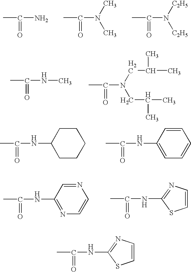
CC(N)=O.CC(N(C)C)=O.CC(N([C2H5])[C2H5])=O.CC(NC)=O.CC(=O)N(CC(C)C)CC(C)C.CC(=O)NC1CCCCC1.CC(=O)NC1=CC=CC=C1.CC(=O)NC1=NC=CN=C1.CC(=O)NC1=NC=CS1.CC(=O)NC1=NC=CS1
